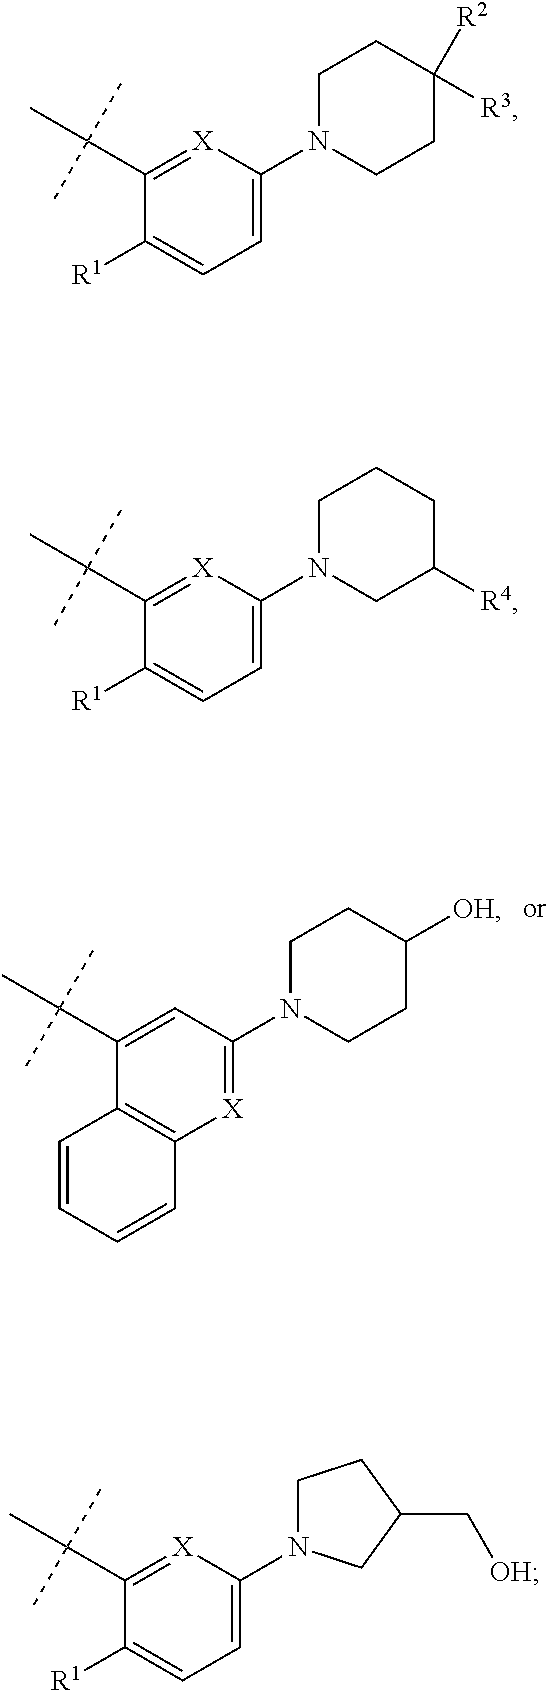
C1(C(C)(C)C)=CC(N2CCC([OH])CC2)=[X]C2=C1C=CC=C2.C1(C(C)(C)C)=[X]C(N2CCC(C[OH])C2)=CC=C1[R1].C1(C(C)(C)C)=[X]C(N2CCC([R2])([R3])CC2)=CC=C1[R1].C1(C(C)(C)C)=[X]C(N2CC([R4])CCC2)=CC=C1[R1]
